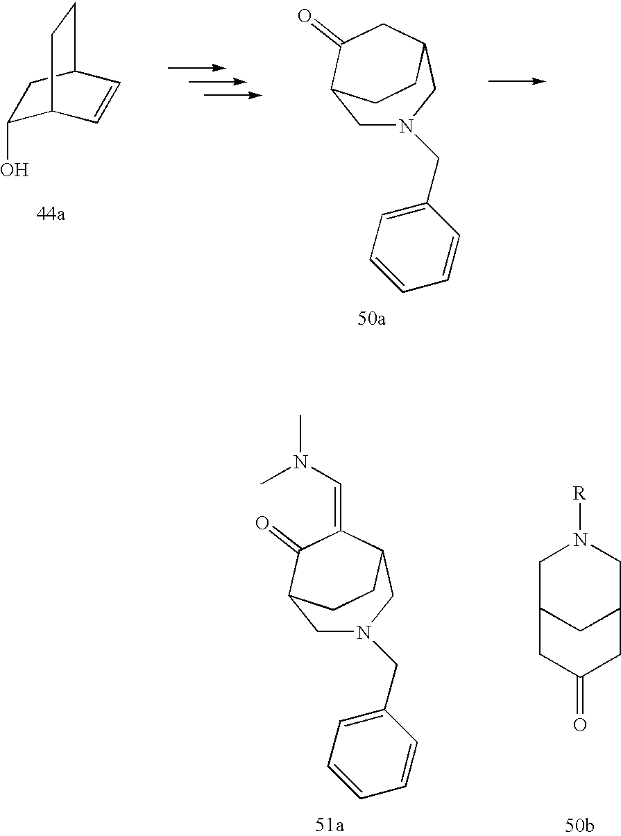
C1(O)C2C=CC(C1)CC2.C(C1=CC=CC=C1)N1CC2C(=O)CC(C1)CC2.C(C1=CC=CC=C1)N1CC2C(=O)C(=CN(C)C)C(C1)CC2.C1C2CC(CN1[R])CC(=O)C2
